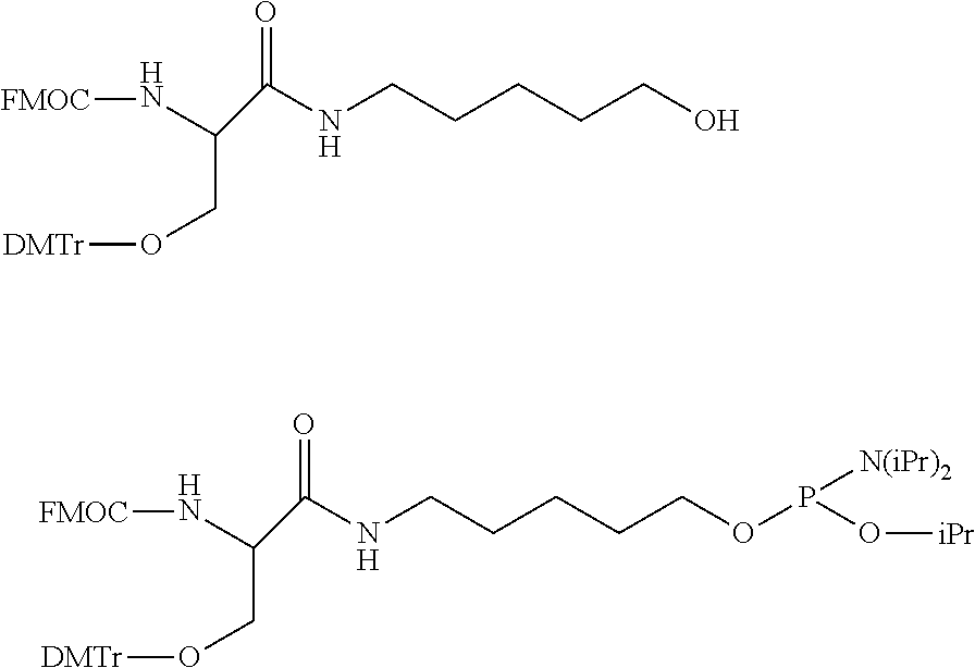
C(CO[DMTr])(N[FMOC])C(NCCCCCO)=O.C(CO[DMTr])(N[FMOC])C(NCCCCCOP([N(iPr)2])O[iPr])=O
